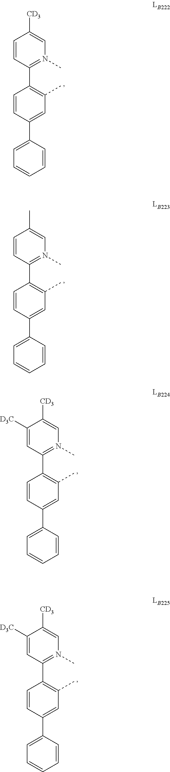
C1(C2=C(C)C=C(C3=CC=CC=C3)C=C2)=N(C)C=C([CD3])C=C1.C1(C2=C(C)C=C(C3=CC=CC=C3)C=C2)=N(C)C=C(C)C=C1.C1(C2=C(C)C=C(C3=CC=CC=C3)C=C2)=N(C)C=C([CD3])C([D3C])=C1.C1(C2=C(C)C=C(C3=CC=CC=C3)C=C2)=N(C)C=C([CD3])C([D3C])=C1
